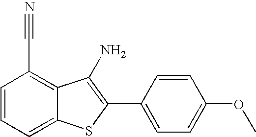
C1(C2=CC=C(OC)C=C2)=C(N)C2=C(C#N)C=CC=C2S1
